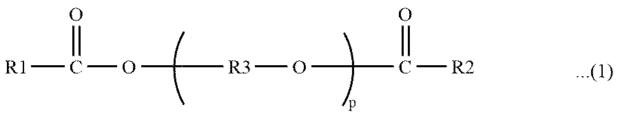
[R1]C(OC[R3]OCC([R2])=O)=O
